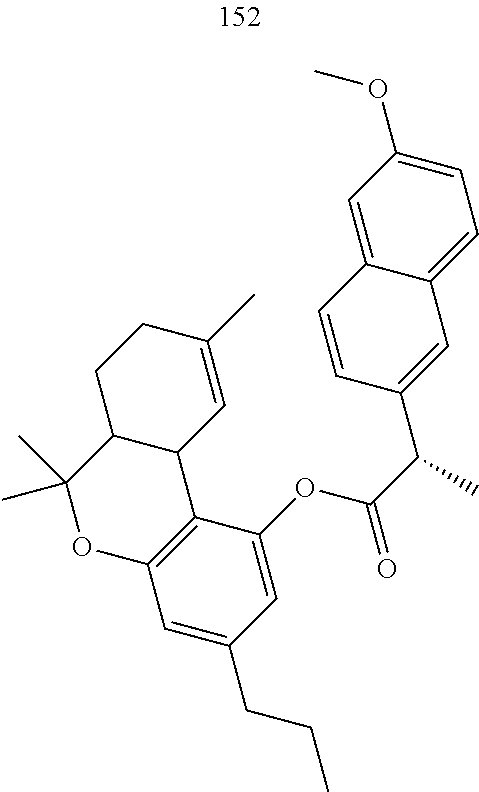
C1=C(OC(C(C2=CC3=CC=C(OC)C=C3C=C2)C)=O)C2=C(C=C1CCC)OC(C)(C)C1C2C=C(C)CC1
